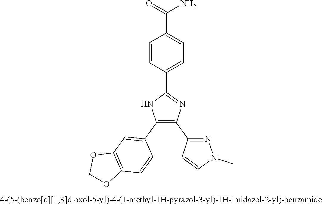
C1(C2=NC(C3=NN(C)C=C3)=C(C3=CC4=C(C=C3)OCO4)N2)=CC=C(C(=O)N)C=C1
